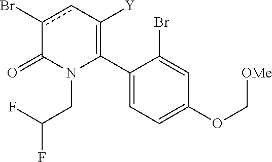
C1(C2=C([Y])cc(Br)C(=O)N2CC(F)F)=CC=C(OC[OMe])C=C1Br
